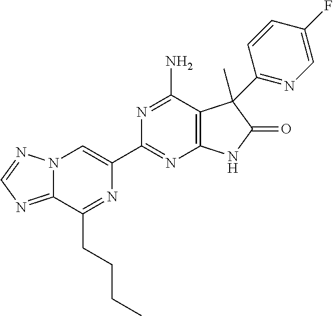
C12=NC=NN1C=C(C1=NC3=C(C(N)=N1)C(C)(C1=NC=C(F)C=C1)C(=O)N3)N=C2CCCC
